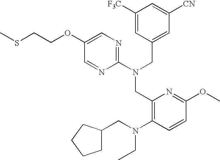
C1(OCCSC)=CN=C(N(CC2=CC([CN])=CC([F3C])=C2)CC2=C(N(CC3CCCC3)CC)C=CC(OC)=N2)N=C1
